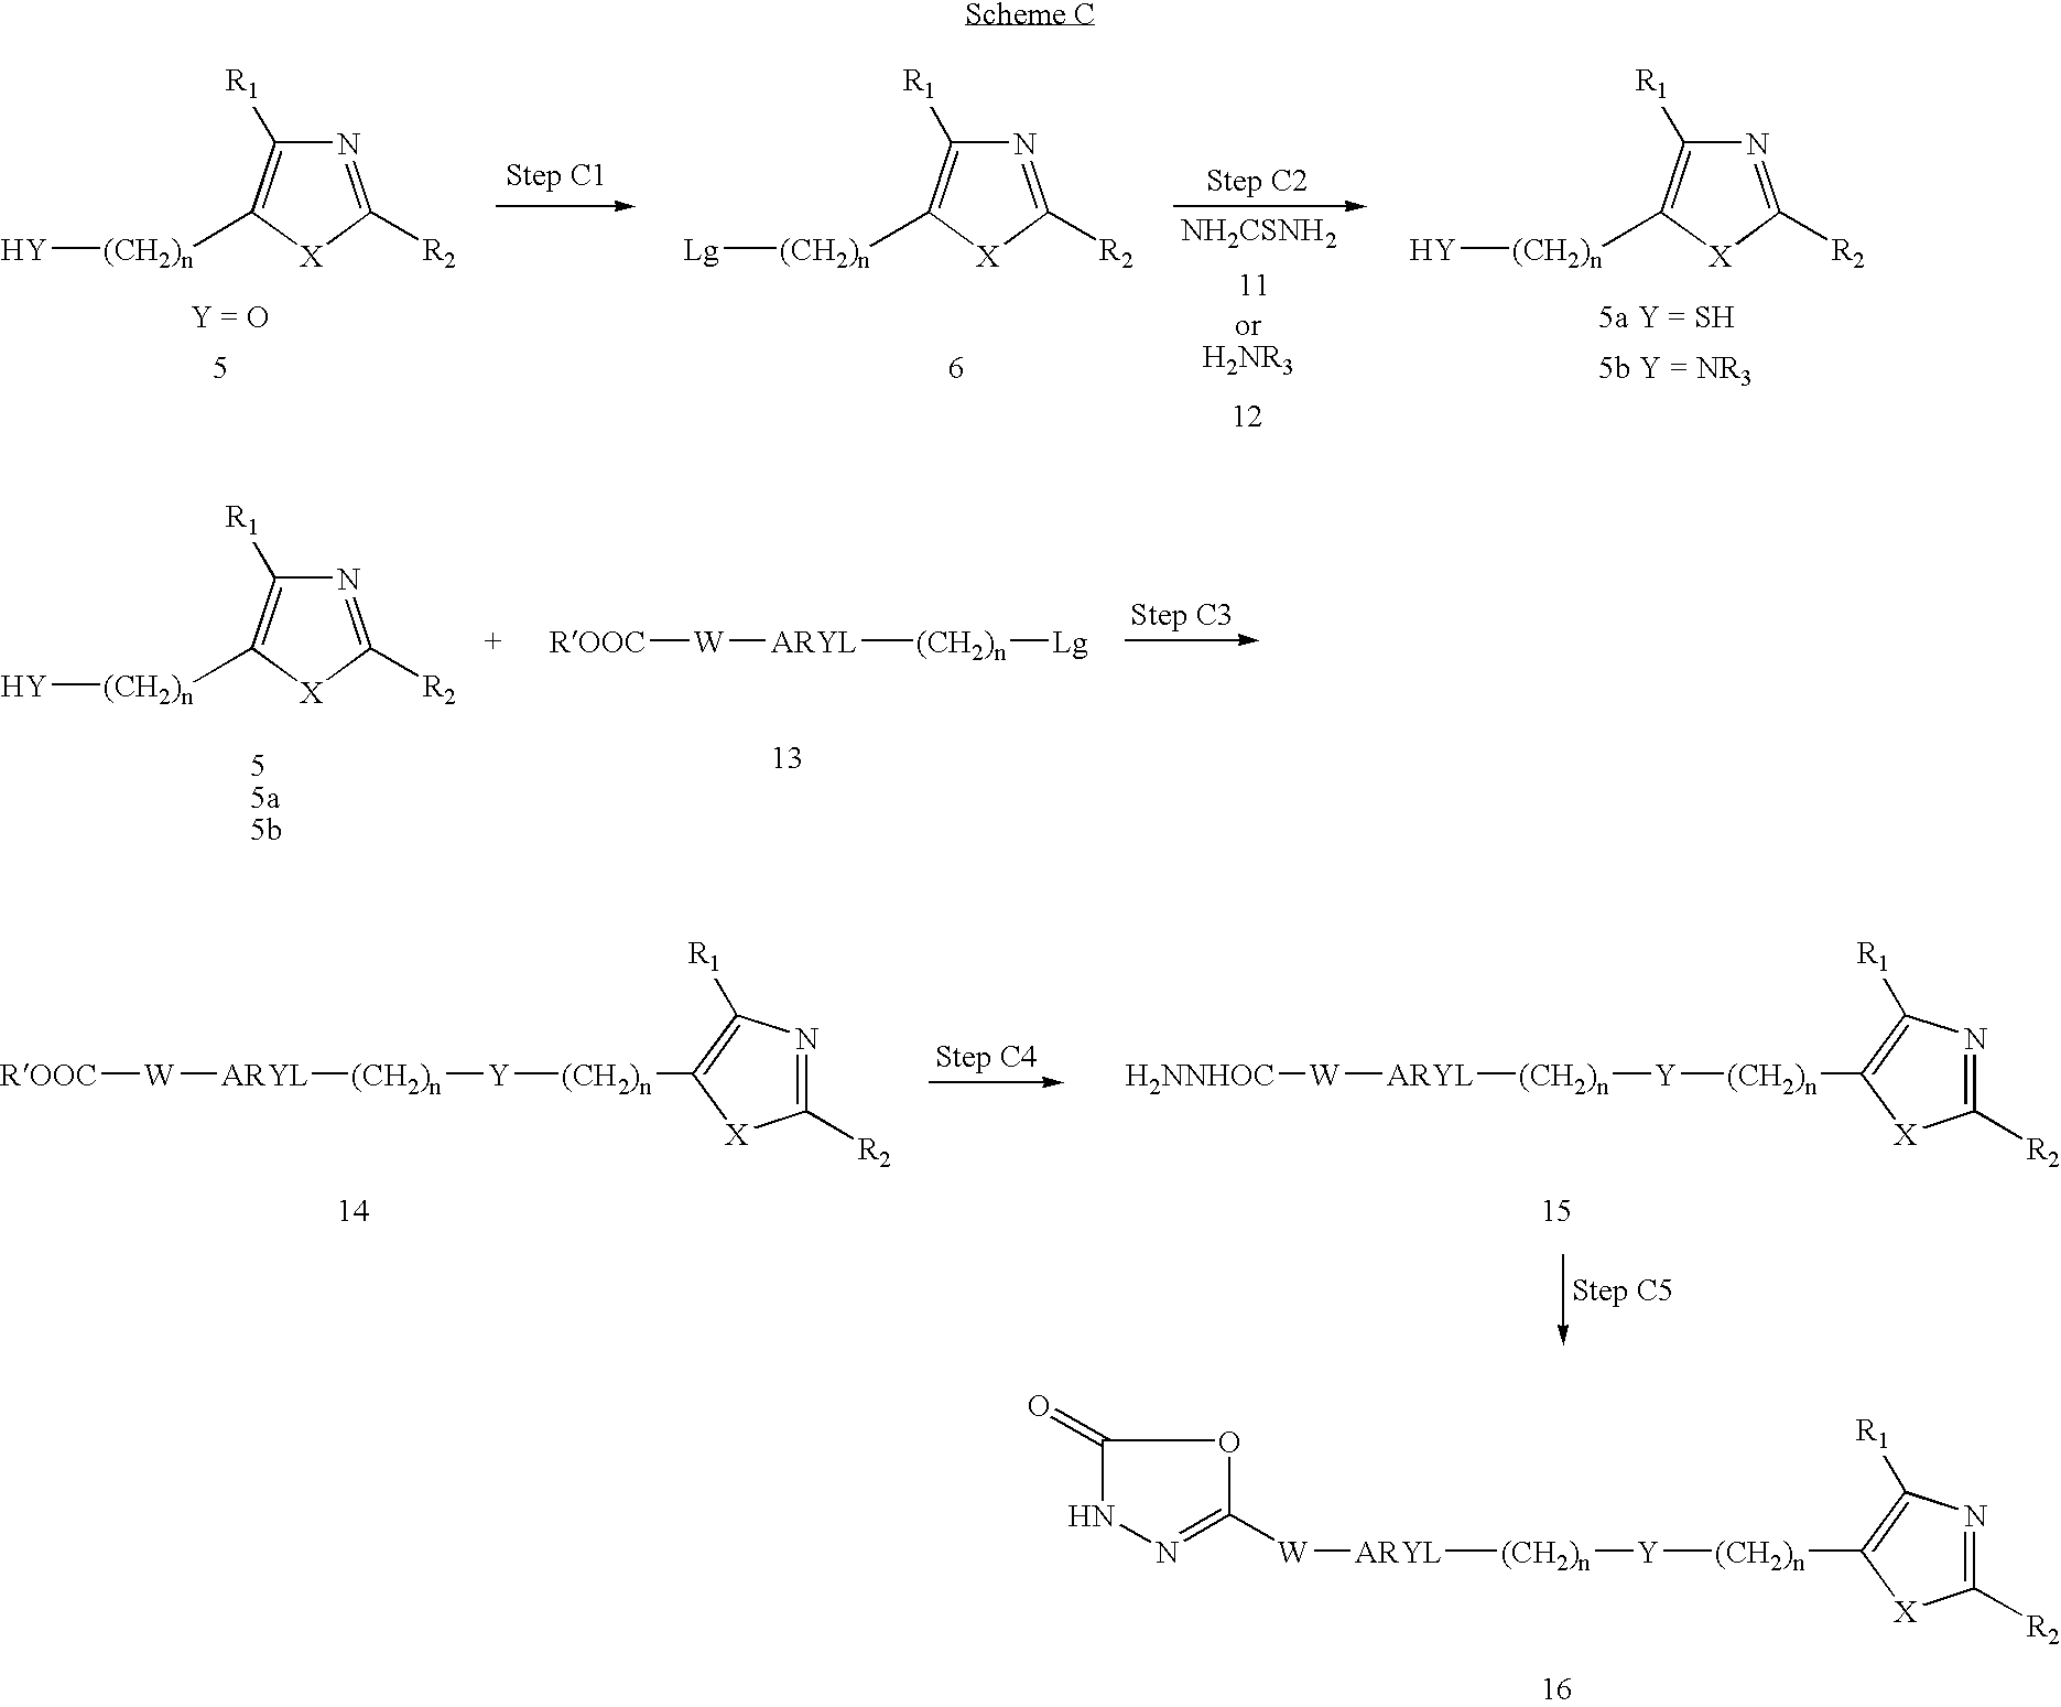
N1=C([R2])[X]C([(CH2)n][Y])=C1[R1].N1=C([R2])[X]C([(CH2)n][Lg])=C1[R1].[NH2CSNH2].N1=C([R2])[X]C([(CH2)n][Y])=C1[R1].N1=C([R2])[X]C([(CH2)n][Y])=C1[R1].[ROOC][W][ARYL][(CH2)n][Lg].[ROOC][W][ARYL][(CH2)n][Y][(CH2)n]C1=C([R1])N=C([R2])[X]1.[H2NNHOC][W][ARYL][(CH2)n][Y][(CH2)n]C1=C([R1])N=C([R2])[X]1.C1(=O)NN=C([W][ARYL][(CH2)n][Y][(CH2)n]C2=C([R1])N=C([R2])[X]2)O1
